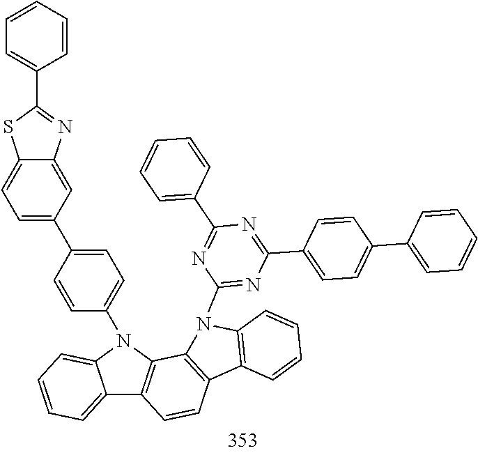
C12=CC=CC=C1N(C1=CC=C(C3=CC=C4C(=C3)N=C(C3=CC=CC=C3)S4)C=C1)C1=C2C=CC2=C1N(C1=NC(C3=CC=C(C4=CC=CC=C4)C=C3)=NC(C3=CC=CC=C3)=N1)C1=C2C=CC=C1
